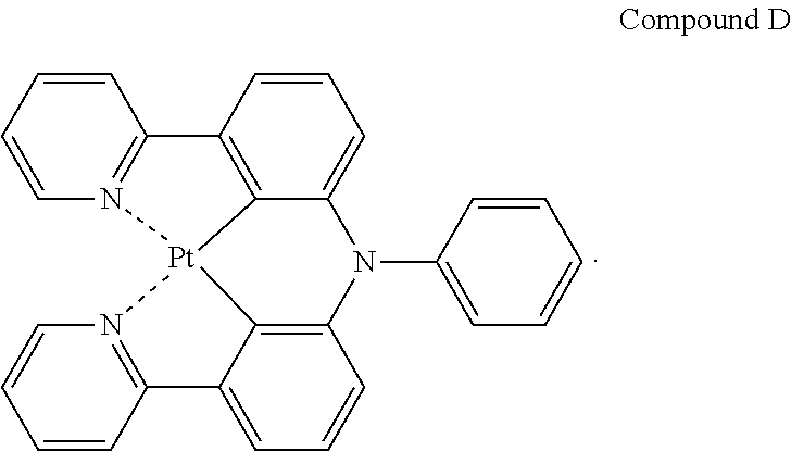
C1=CC=CN2=C1C1=C3C(=CC=C1)N(C1=CC=CC=C1)C1=C4C(=CC=C1)C1=N(C=CC=C1)[Pt]234
